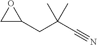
C1(CC(C#N)(C)C)OC1
